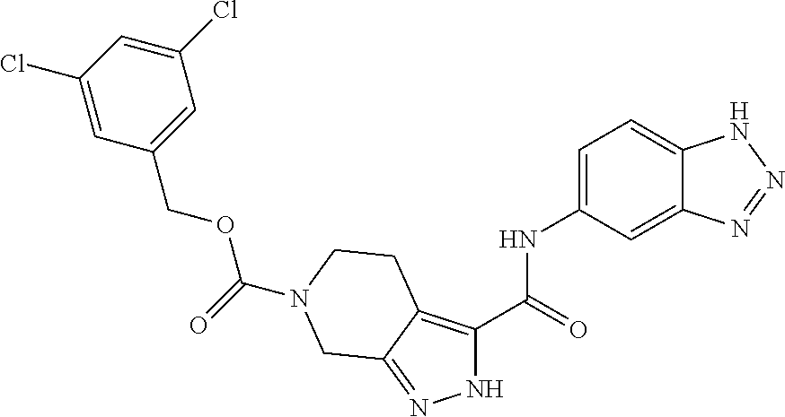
C1(Cl)=CC(Cl)=CC(COC(=O)N2CCC3=C(C(=O)NC4=CC=C5C(=C4)N=NN5)NN=C3C2)=C1
